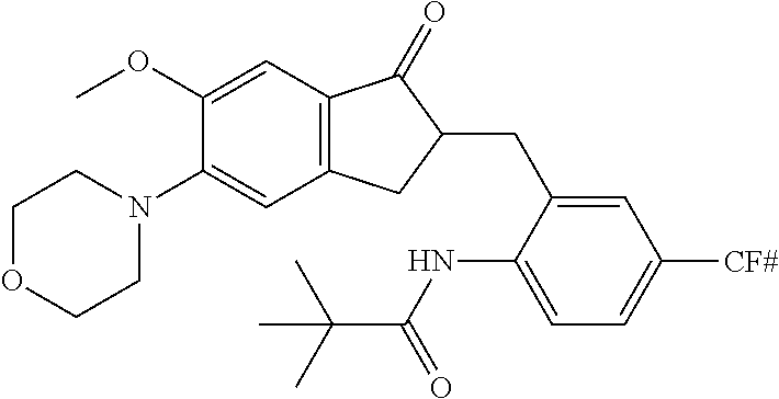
C1(OC)=CC2=C(C=C1N1CCOCC1)CC(CC1=CC([CF#])=CC=C1NC(C(C)(C)C)=O)C2=O
